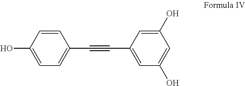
OC1=CC=C(C#CC2=CC(O)=CC(O)=C2)C=C1
